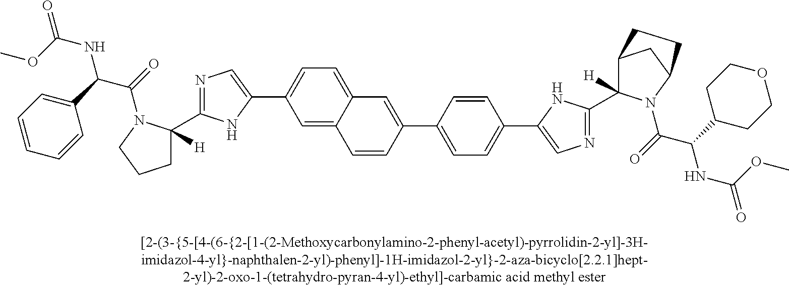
C1=C2C(=CC=C1C1=CN=C(C3([H])CCCN3C(C(NC(OC)=O)C3=CC=CC=C3)=O)N1)C=C(C1=CC=C(C3=CN=C(C4([H])C5CC(N4C(=O)C(NC(OC)=O)C4CCOCC4)CC5)N3)C=C1)C=C2
